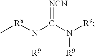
C[R8]N(C(N([R9])[R9])=[NCN])[R9]
